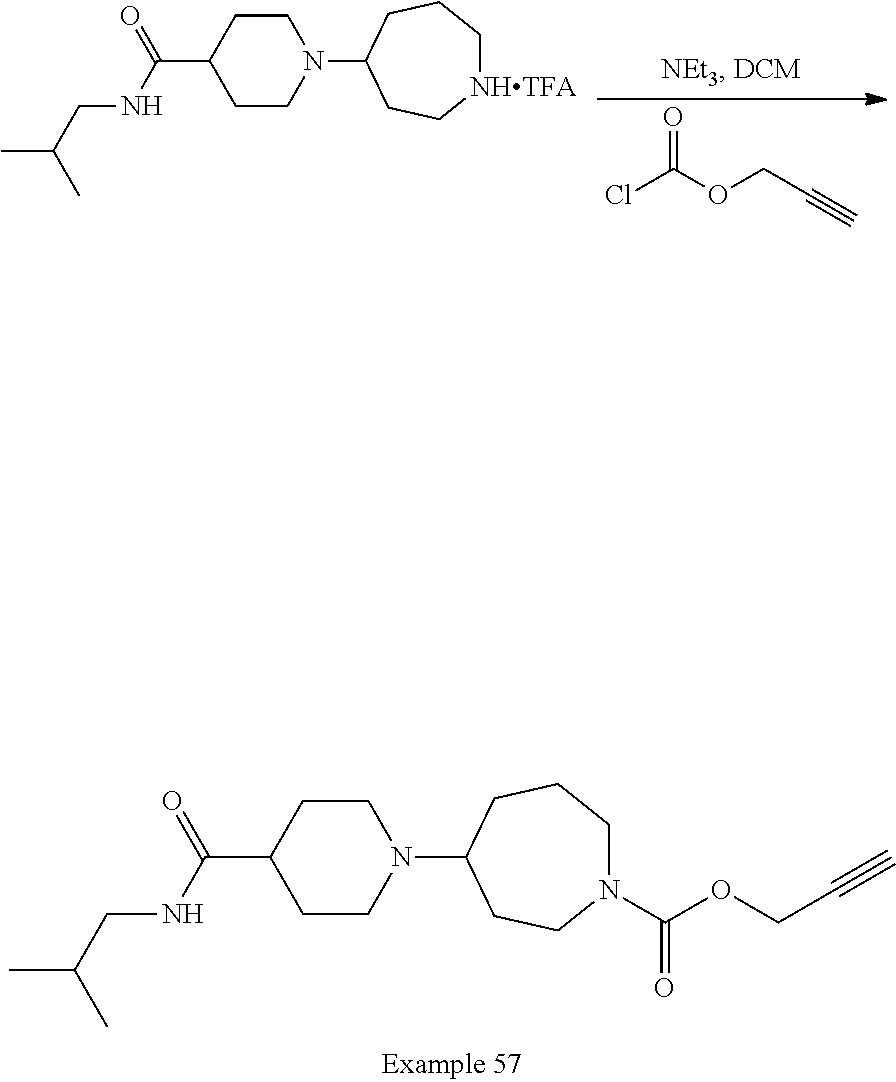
N1(C(OCC#C)=O)CCCC(N2CCC(C(NCC(C)C)=O)CC2)CC1.ClC(OCC#C)=O.[NHTFA]1CCCC(N2CCC(C(NCC(C)C)=O)CC2)CC1
